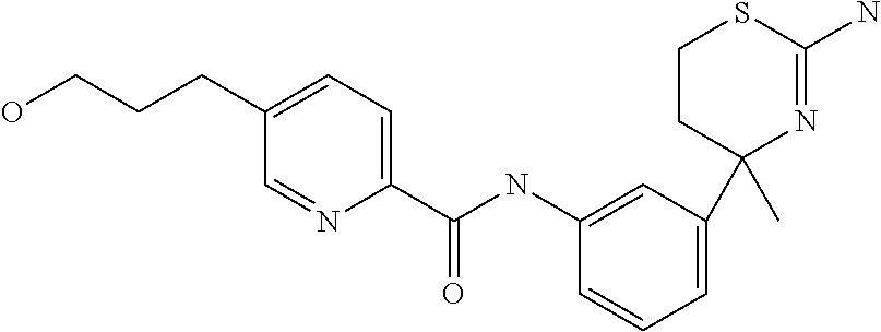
C1CC(C2=CC=CC(NC(C3=CC=C(CCCO)C=N3)=O)=C2)(C)N=C(N)S1
